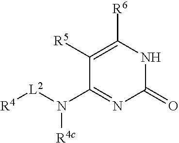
C1(N([L2][R4])[R4c])=NC(=O)NC([R6])=C1[R5]
